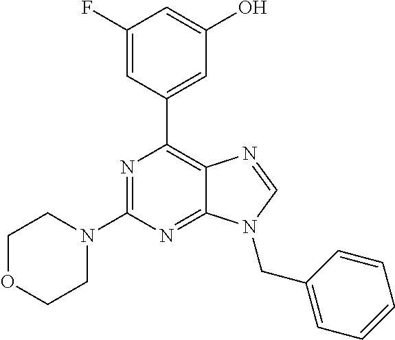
N1=C(N2CCOCC2)N=C2C(=C1C1=CC(O)=CC(F)=C1)N=CN2CC1=CC=CC=C1
